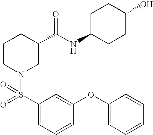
C1(OC2=CC=CC=C2)=CC(S(=O)(N2CC(C(NC3CCC(O)CC3)=O)CCC2)=O)=CC=C1
